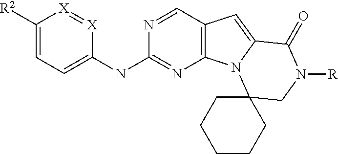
C12=C(C=NC(NC3=CC=C([R2])[X]=[X]3)=N1)C=C1N2C2(CN([R])C1=O)CCCCC2
